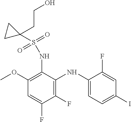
C1(NS(=O)(=O)C2(CCO)CC2)=C(OC)C=C(F)C(F)=C1NC1=CC=C(I)C=C1F
